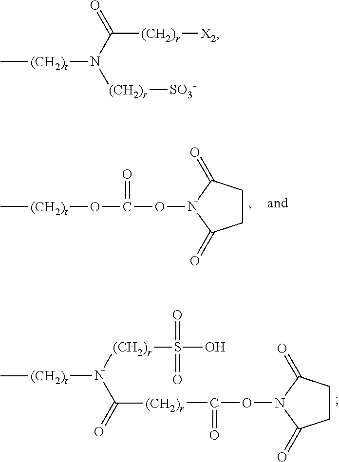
C[(CH2)t]OC(ON1C(=O)CCC1=O)=O.C1CC(=O)N(OC([(CH2)r]C(N([(CH2)r]S(O)(=O)=O)[(CH2)t]C)=O)=O)C1=O.C[(CH2)t]N([(CH2)r][SO3-])C(=O)[(CH2)r][X2]
